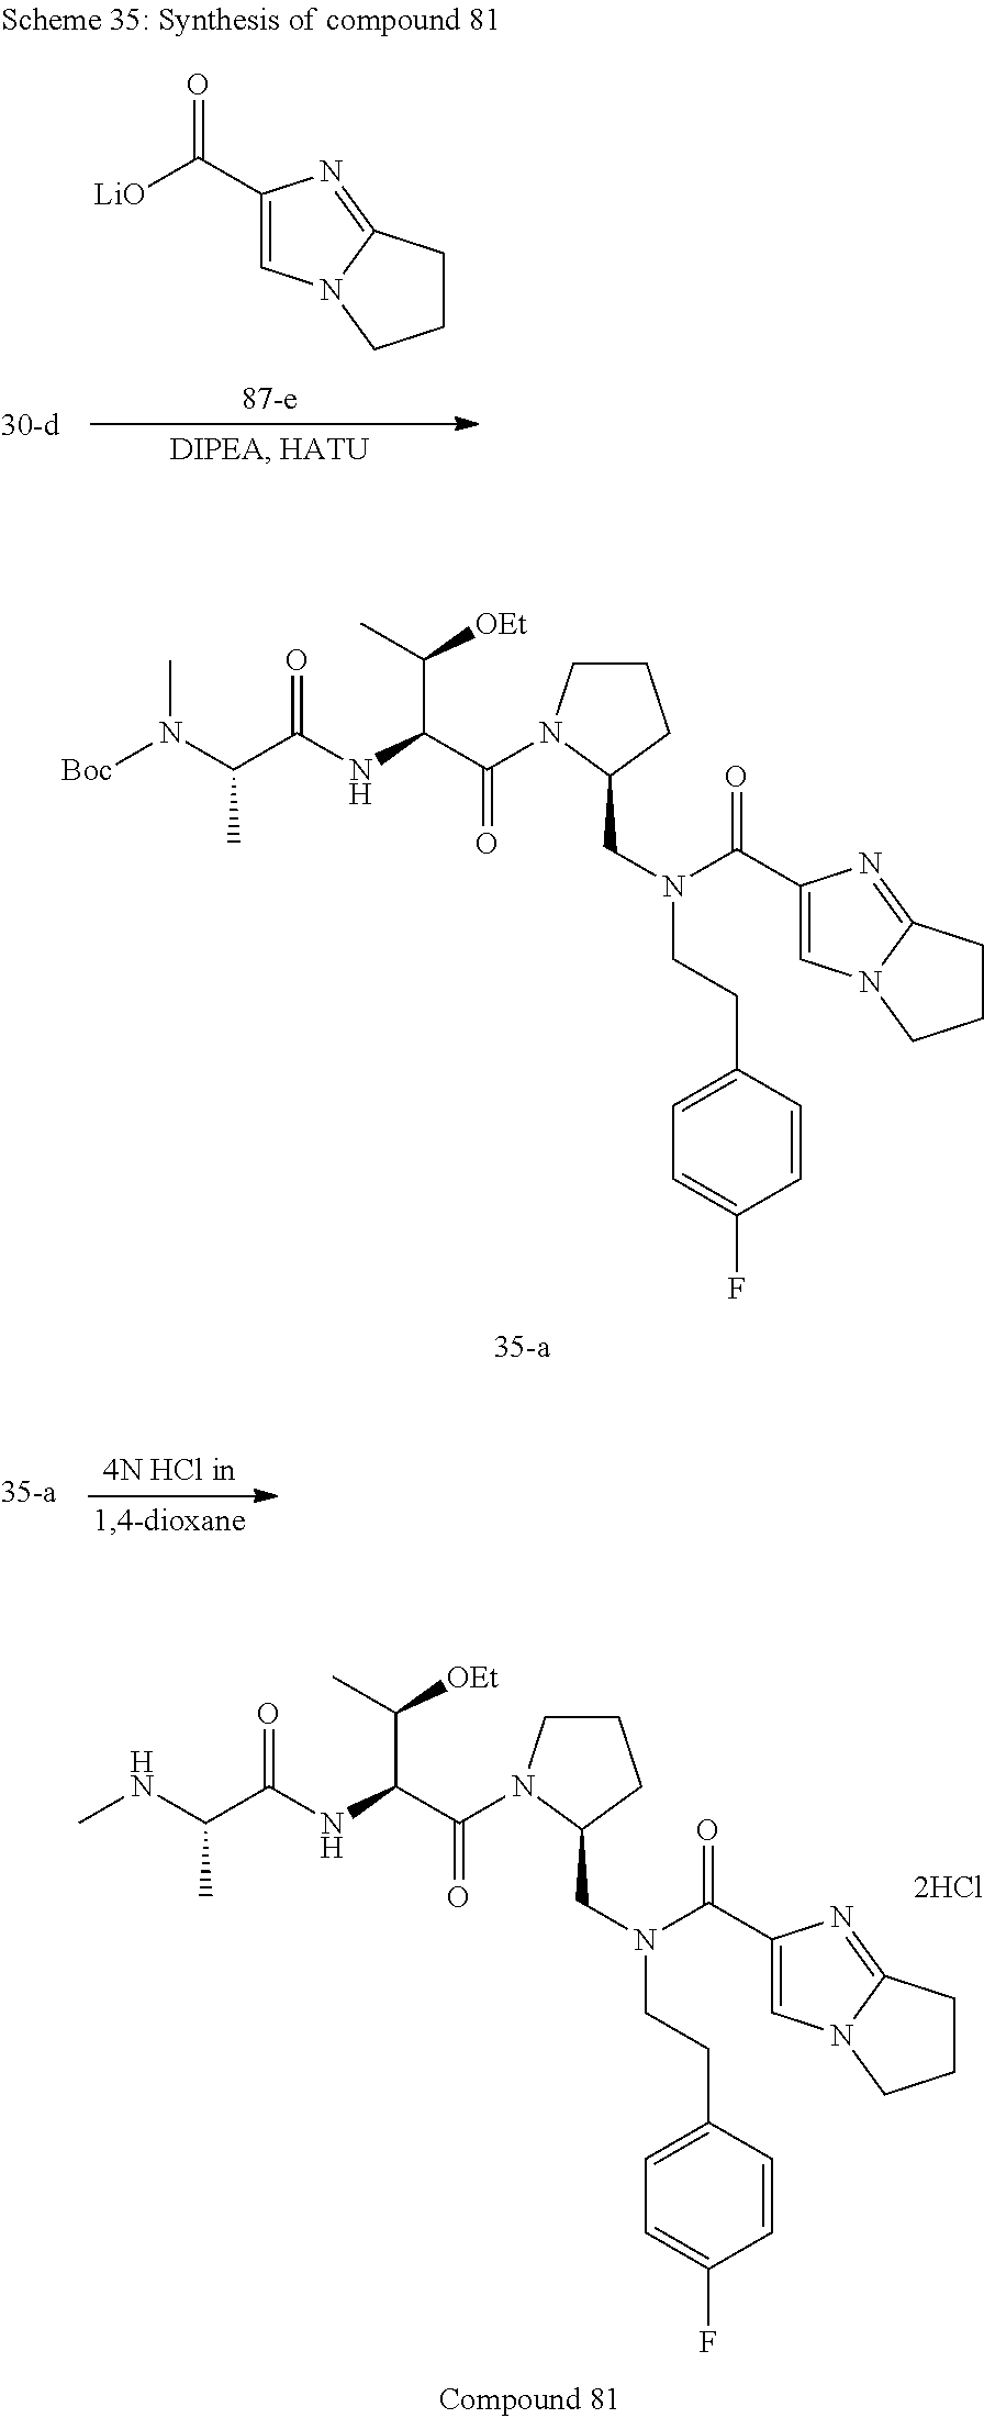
[Boc]N(C(C(NC(C(C)[OEt])C(=O)N1CCCC1CN(C(=O)C1=CN2C(=N1)CCC2)CCC1=CC=C(F)C=C1)=O)C)C.N(C(C(NC(C(C)[OEt])C(=O)N1CCCC1CN(C(=O)C1=CN2C(=N1)CCC2)CCC1=CC=C(F)C=C1)=O)C)C.C1(C([LiO])=O)=CN2C(=N1)CCC2
